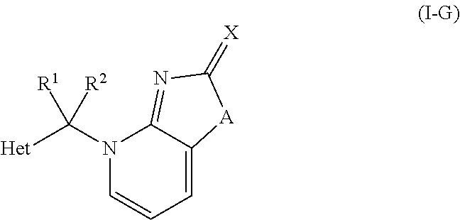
N1(C([Het])([R2])[R1])C=CC=C2C1=NC(=[X])[A]2
